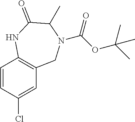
C1=CC(Cl)=CC2=C1NC(=O)C(C)N(C(OC(C)(C)C)=O)C2
